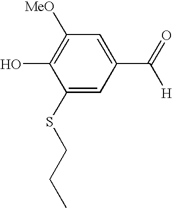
C1(SCCC)=CC(C(=O)[H])=CC([MeO])=C1O
